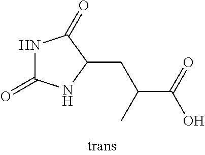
N1C(=O)NC(CC(C)C(O)=O)C1=O
